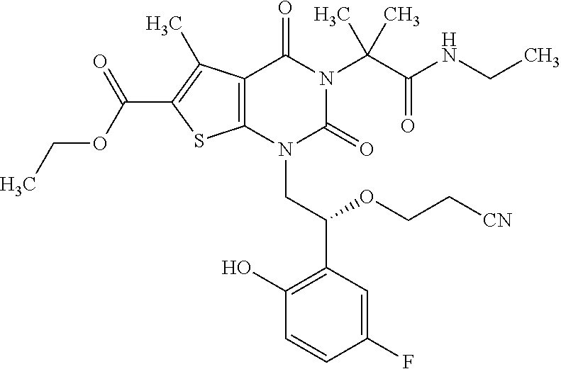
C12=C(C(C)=C(C(OCC)=O)S1)C(=O)N(C(C(=O)NCC)(C)C)C(=O)N2CC(C1=C(O)C=CC(F)=C1)OCC[CN]
